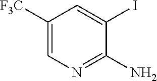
C1([F3C])=CN=C(N)C(I)=C1
